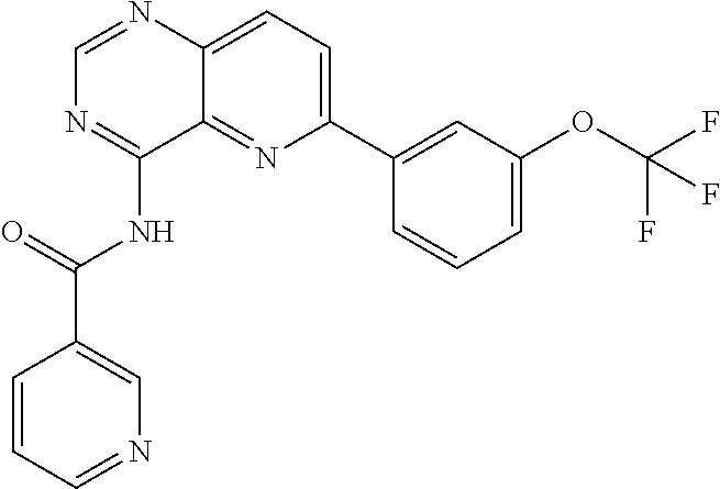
C1=NC2=CC=C(C3=CC(OC(F)(F)F)=CC=C3)N=C2C(NC(=O)C2=CN=CC=C2)=N1
